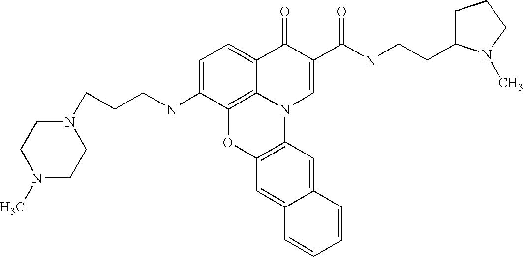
C1=C(NCCCN2CCN(C)CC2)C2=C3C(=C1)C(=O)C(C(=O)NCCC1CCCN1C)=CN3C1=C(O2)C=C2C(=C1)C=CC=C2
